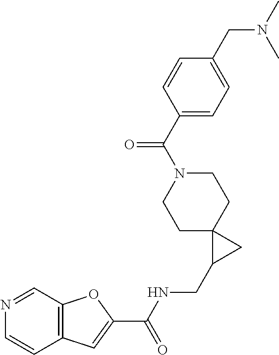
C1C2(CCN(C(C3=CC=C(CN(C)C)C=C3)=O)C1)C(CNC(C1=CC3=C(O1)C=NC=C3)=O)C2
